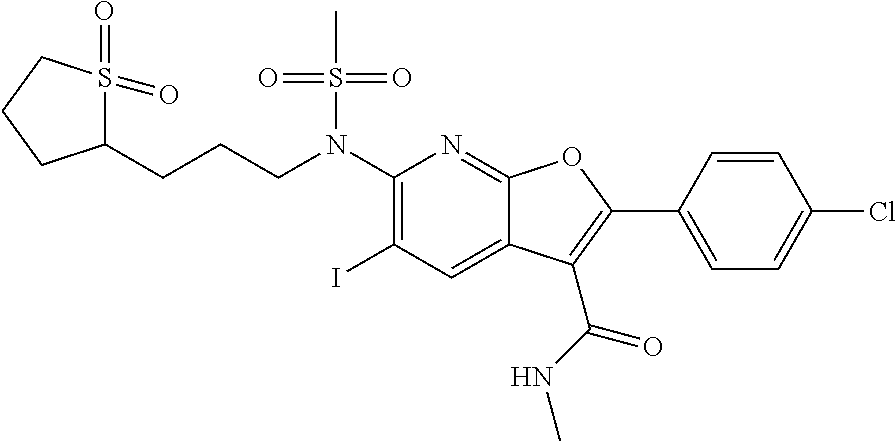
C1(N(CCCC2S(=O)(=O)CCC2)S(C)(=O)=O)=C(I)C=C2C(=N1)OC(C1=CC=C(Cl)C=C1)=C2C(NC)=O
